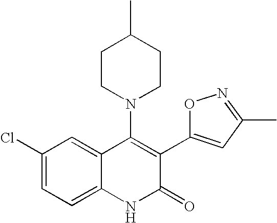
C1(Cl)=CC=C2C(=C1)C(N1CCC(C)CC1)=C(C1=CC(C)=NO1)C(=O)N2
